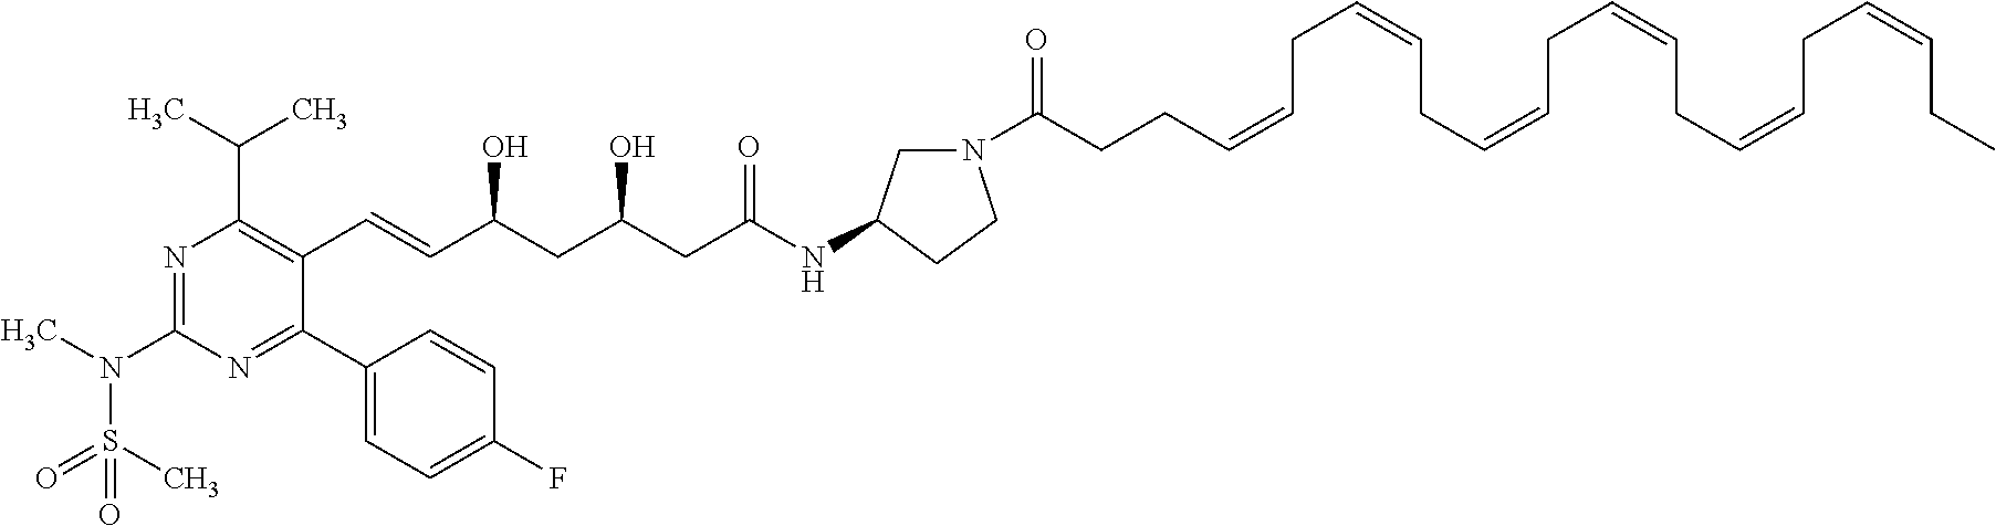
N1=C(N(C)S(C)(=O)=O)N=C(C2=CC=C(F)C=C2)C(C=CC(CC(CC(NC2CN(C(CCC=CCC=CCC=CCC=CCC=CCC=CCC)=O)CC2)=O)O)O)=C1C(C)C
